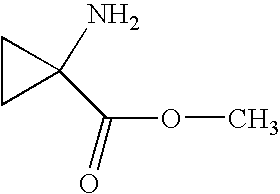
C1CC1(N)C(OC)=O
